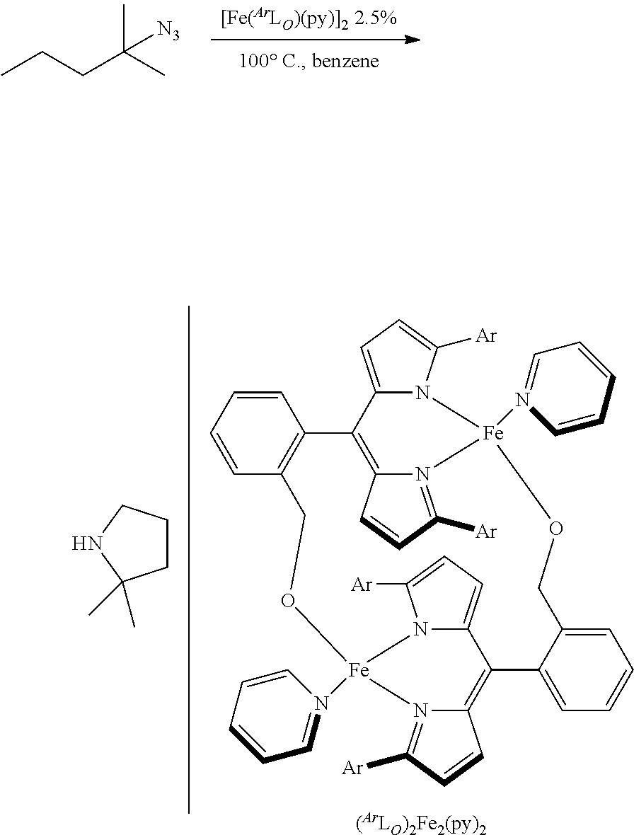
CCCC(C)(C)[N3].C1=CC=CC2=C1C1=C3N(=C([Ar])C=C3)[Fe](N3=CC=CC=C3)(N3C1=CC=C3[Ar])OCC1=CC=CC=C1C1=C3N(=C([Ar])C=C3)[Fe](N3=CC=CC=C3)(OC2)N2C1=CC=C2[Ar].C1CCNC1(C)C
